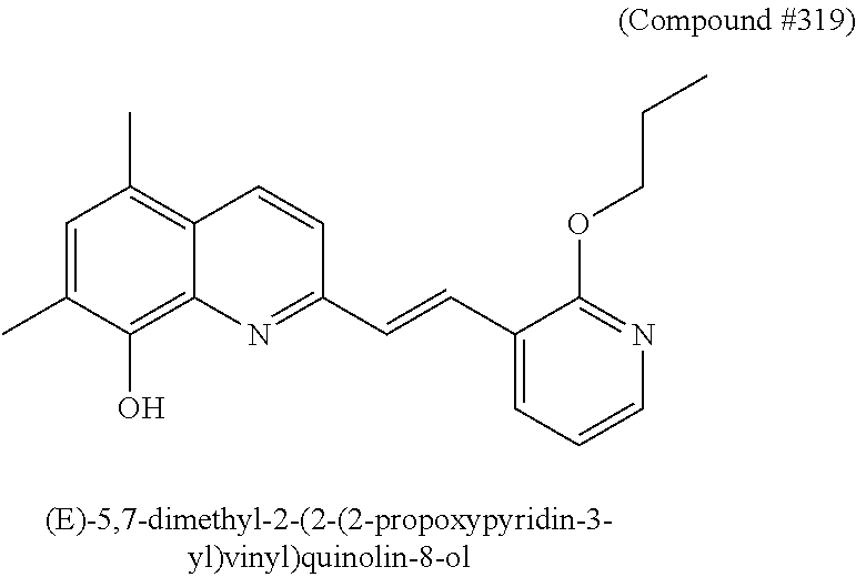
C1=C(C)C(O)=C2C(=C1C)C=CC(C=CC1=CC=CN=C1OCCC)=N2
